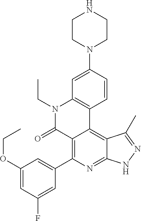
C1(OCC)=CC(F)=CC(C2=C3C(=C4C(=N2)NN=C4C)C2=C(N(CC)C3=O)C=C(N3CCNCC3)C=C2)=C1
